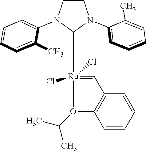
C1([Ru]2(Cl)(Cl)=CC3=C(C=CC=C3)O2C(C)C)N(C2=CC=CC=C2C)CCN1C1=CC=CC=C1C
